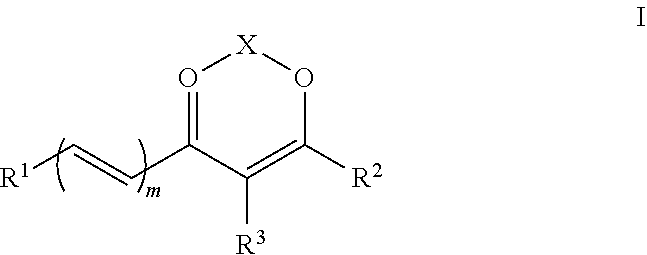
O1[X]O=C(C=C[R1])C([R3])=C1[R2]
